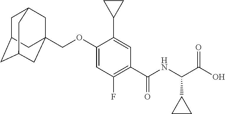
C1C2CC3CC(COC4=CC(F)=C(C(NC(C(O)=O)C5CC5)=O)C=C4C4CC4)(CC1C3)C2
